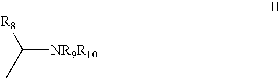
C([NR9R10])([R8])C
